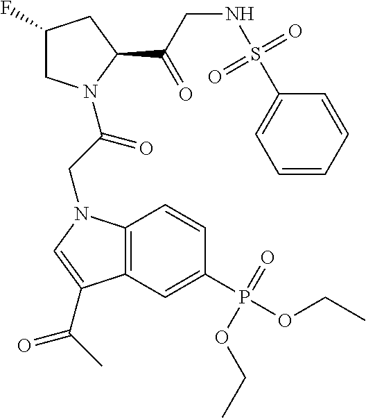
C1(F)CN(C(CN2C3=C(C=C(P(=O)(OCC)OCC)C=C3)C(C(C)=O)=C2)=O)C(C(CNS(=O)(=O)C2=CC=CC=C2)=O)C1
